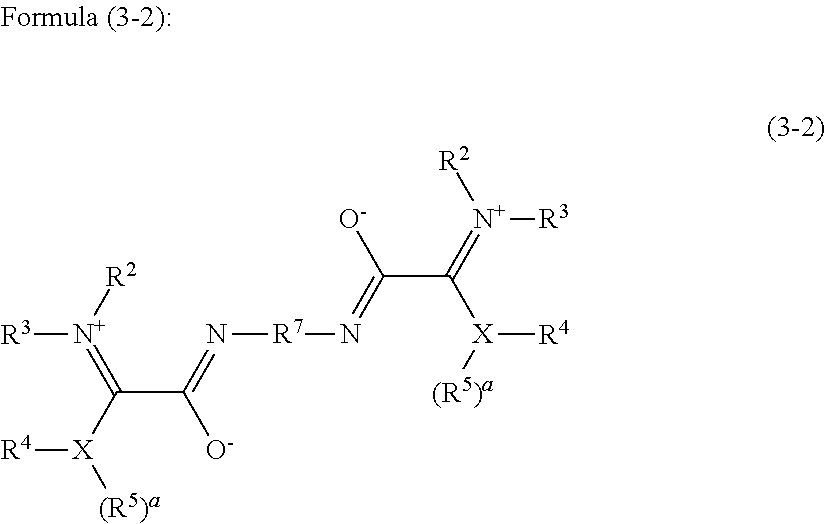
[R7](N=C(C([X]([(R5)a])[R4])=[N+]([R2])[R3])[O-])N=C(C(=[N+]([R2])[R3])[X]([(R5)a])[R4])[O-]
